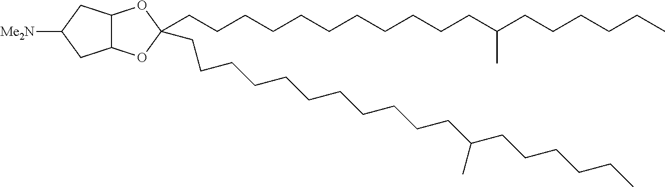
C12C(CC([Me2N])C1)OC(CCCCCCCCCCCC(CCCCCC)C)(CCCCCCCCCCCC(CCCCCC)C)O2
